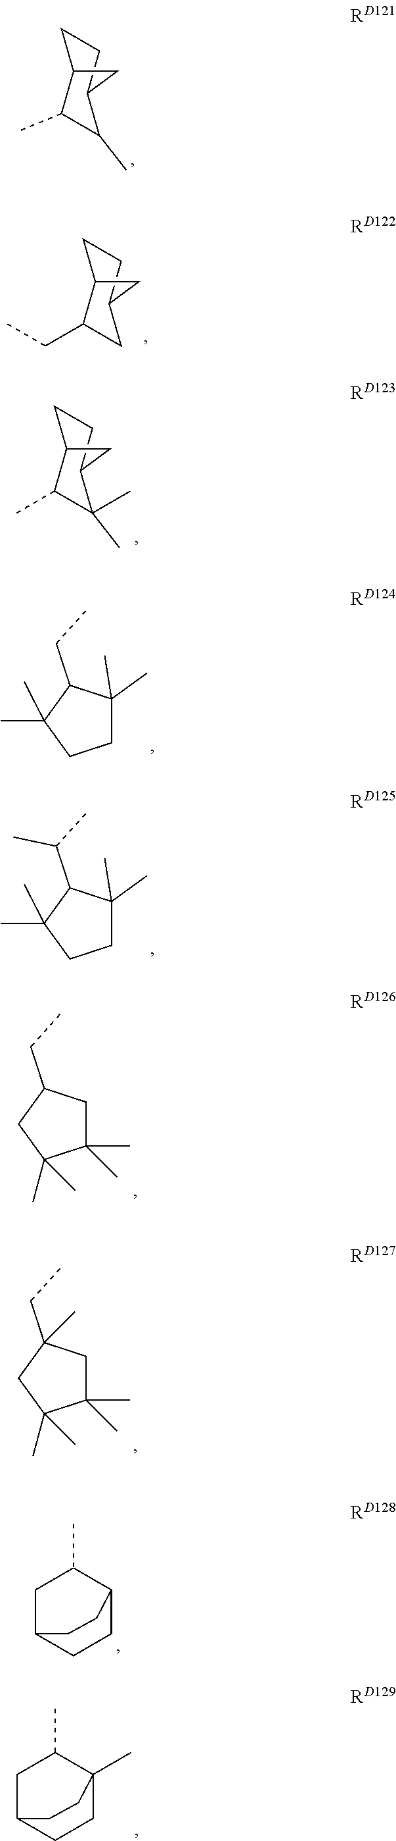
C1(C)C(C)C2CCC1C2.C1(CC)CC2CCC1C2.C1(C)C(C)(C)C2CCC1C2.C1C(C)(C)C(CC)C(C)(C)C1.C1C(C)(C)C(C(C)C)C(C)(C)C1.C1(C)(C)CC(CC)CC1(C)C.C1(C)(C)CC(CC)(C)CC1(C)C.C1C2CCC(C1C)CC2.C1C2CCC(C)(C1C)CC2
